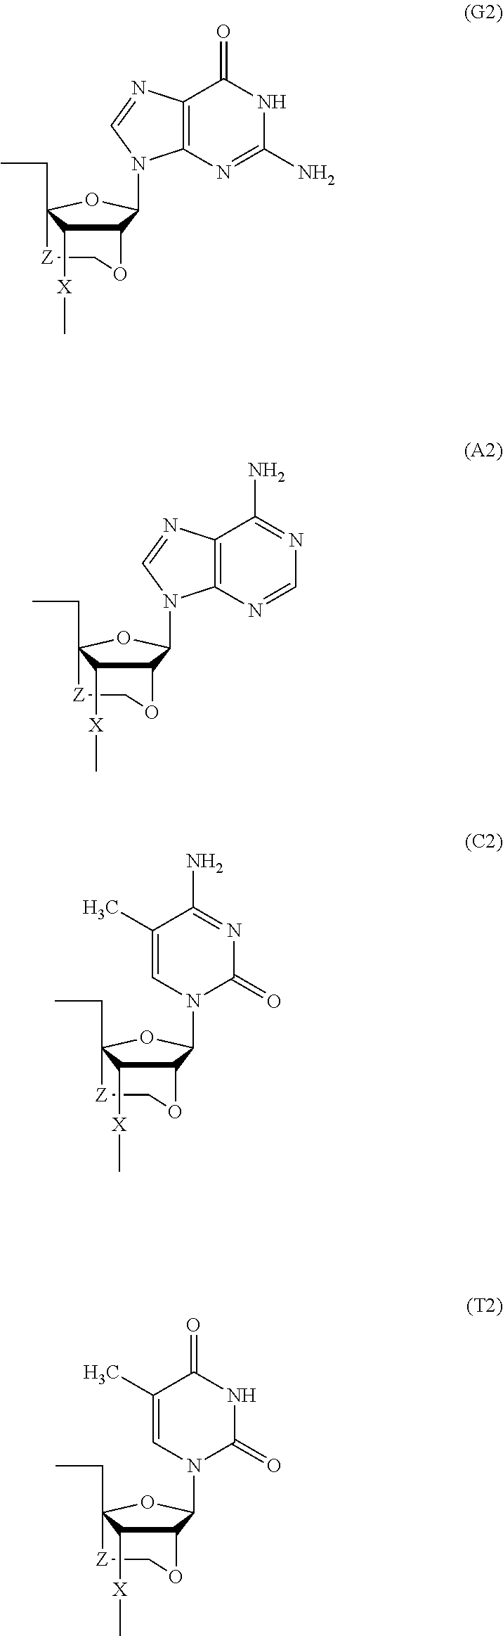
C12=C(N=CN=C1N)N(C1C3C([X]C)C(CC)(O1)[Z]CO3)C=N2.C1(C)=CN(C2C3OC[Z]C(CC)(O2)C3[X]C)C(=O)N=C1N.C1(C)=CN(C2C3C([X]C)C(CC)(O2)[Z]CO3)C(=O)NC1=O.C12=C(N=C(N)NC1=O)N(C1C3C([X]C)C(CC)(O1)[Z]CO3)C=N2
